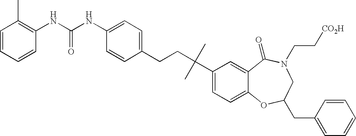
C1(CCC(C)(C)C2=CC=C3C(=C2)C(=O)N(CC[CO2H])CC(CC2=CC=CC=C2)O3)=CC=C(NC(NC2=C(C)C=CC=C2)=O)C=C1
